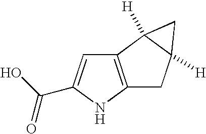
C12=C(NC(C(O)=O)=C1)CC1([H])C2([H])C1
